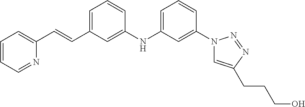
N1(C2=CC(NC3=CC(C=CC4=CC=CC=N4)=CC=C3)=CC=C2)C=C(CCCO)N=N1
